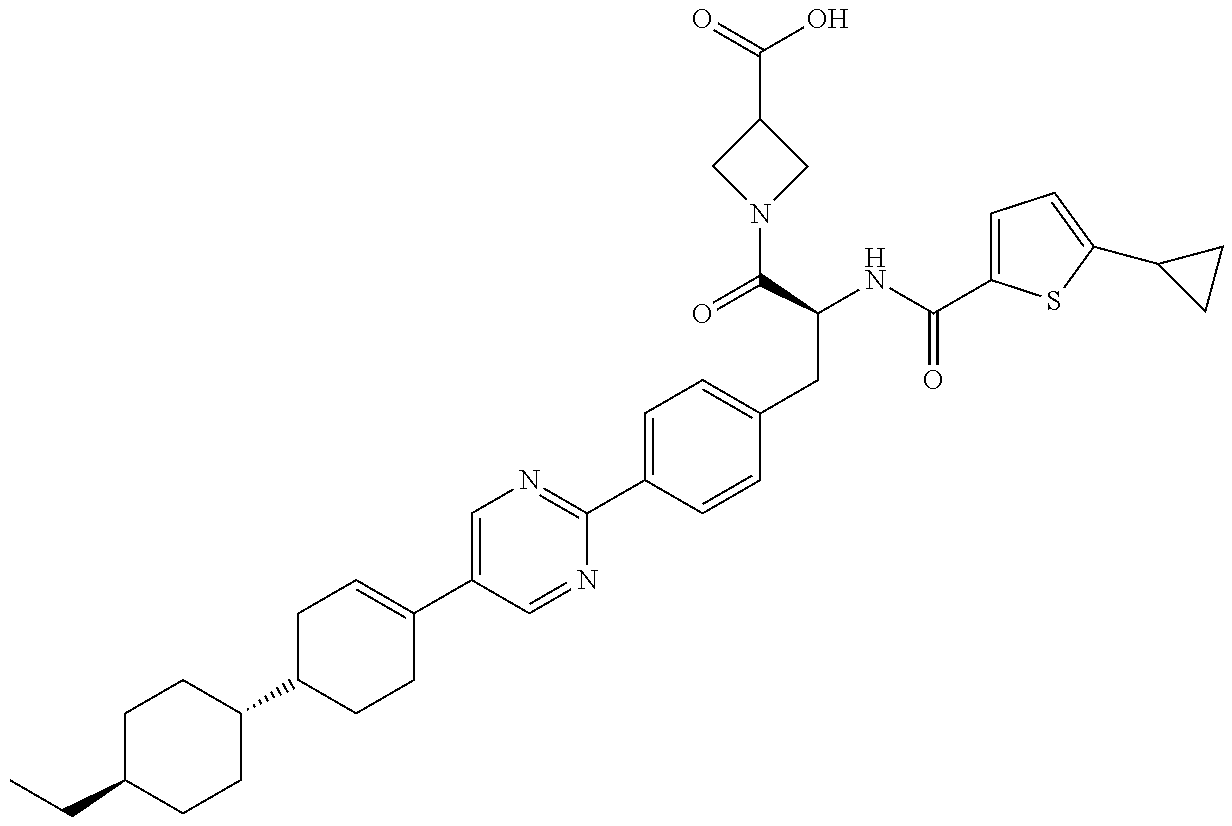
C(C1CCC(C2CCC(C3=CN=C(C4=CC=C(CC(C(N5CC(C(O)=O)C5)=O)NC(=O)C5=CC=C(C6CC6)S5)C=C4)N=C3)=CC2)CC1)C
